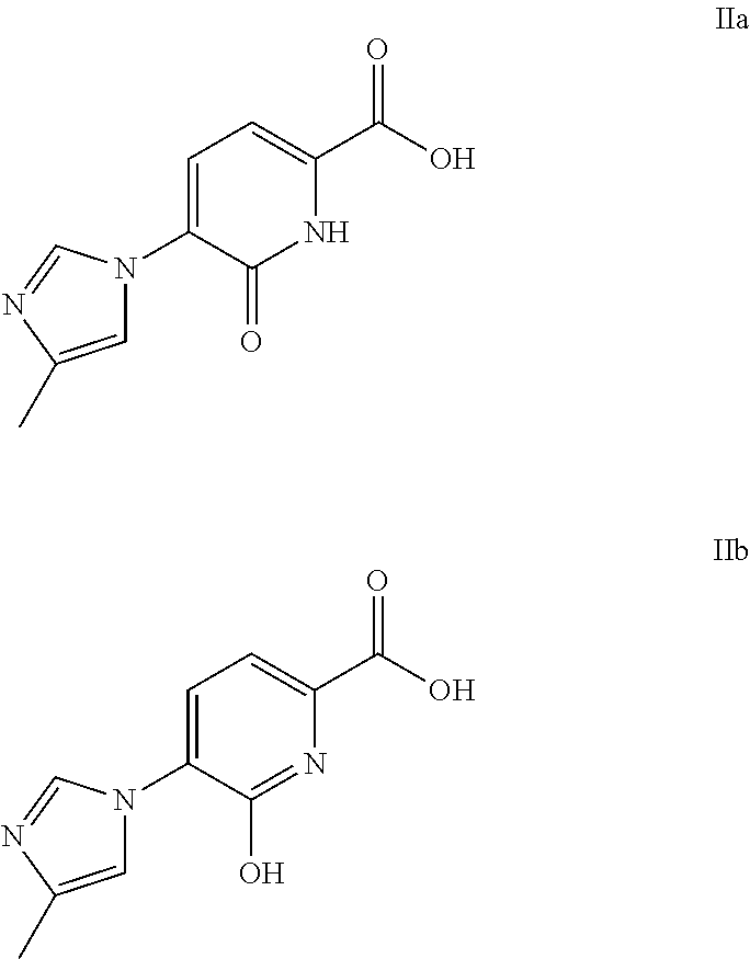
C1=C(N2C=C(C)N=C2)C(=O)NC(C(O)=O)=C1.C1=C(N2C=C(C)N=C2)C(O)=NC(C(O)=O)=C1
